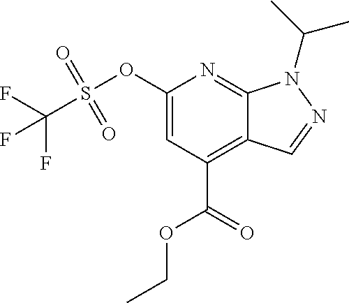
C1(OS(C(F)(F)F)(=O)=O)=CC(C(=O)OCC)=C2C(=N1)N(C(C)C)N=C2
